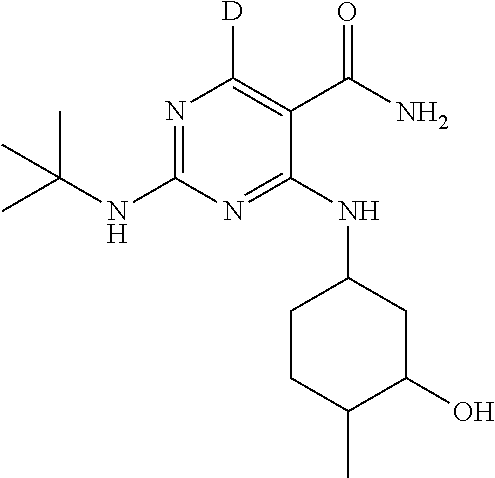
N1=C(NC(C)(C)C)N=C(NC2CCC(C)C(O)C2)C(C(N)=O)=C1[D]
